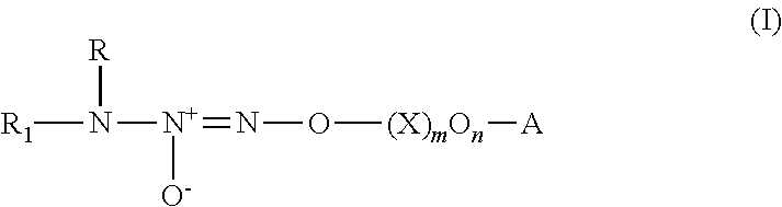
[R1]N([N+](=NO[(X)mOn][A])[O-])[R]
